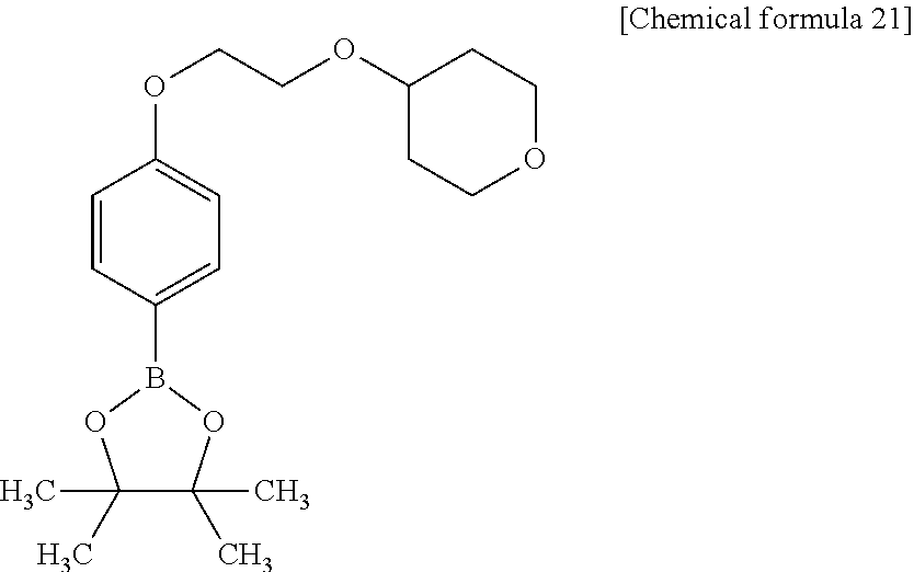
C1(C)(C)C(C)(C)OB(C2=CC=C(OCCOC3CCOCC3)C=C2)O1
